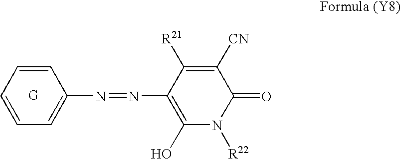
[G].C1=CC=CC(N=NC2=C(O)N([R22])C(=O)C([CN])=C2[R21])=C1
